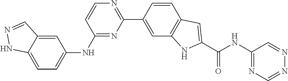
C1=NN=CC(NC(C2=CC3=C(N2)C=C(C2=NC=CC(NC4=CC=C5NN=CC5=C4)=N2)C=C3)=O)=N1
